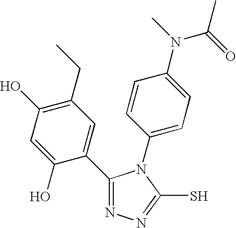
C1(C2=NN=C(S)N2C2=CC=C(N(C)C(=O)C)C=C2)=CC(CC)=C(O)C=C1O
